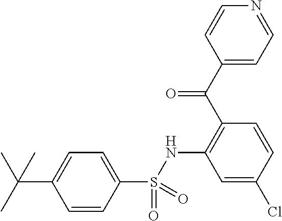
C1=C(Cl)C=CC(C(C2=CC=NC=C2)=O)=C1NS(C1=CC=C(C(C)(C)C)C=C1)(=O)=O
